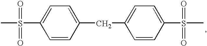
C1=CC(CC2=CC=C(S(C)(=O)=O)C=C2)=CC=C1S(C)(=O)=O
